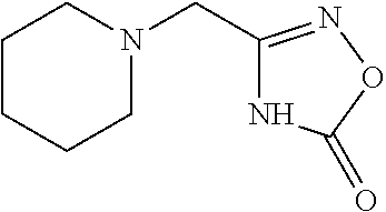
N1C(CN2CCCCC2)=NOC1=O
